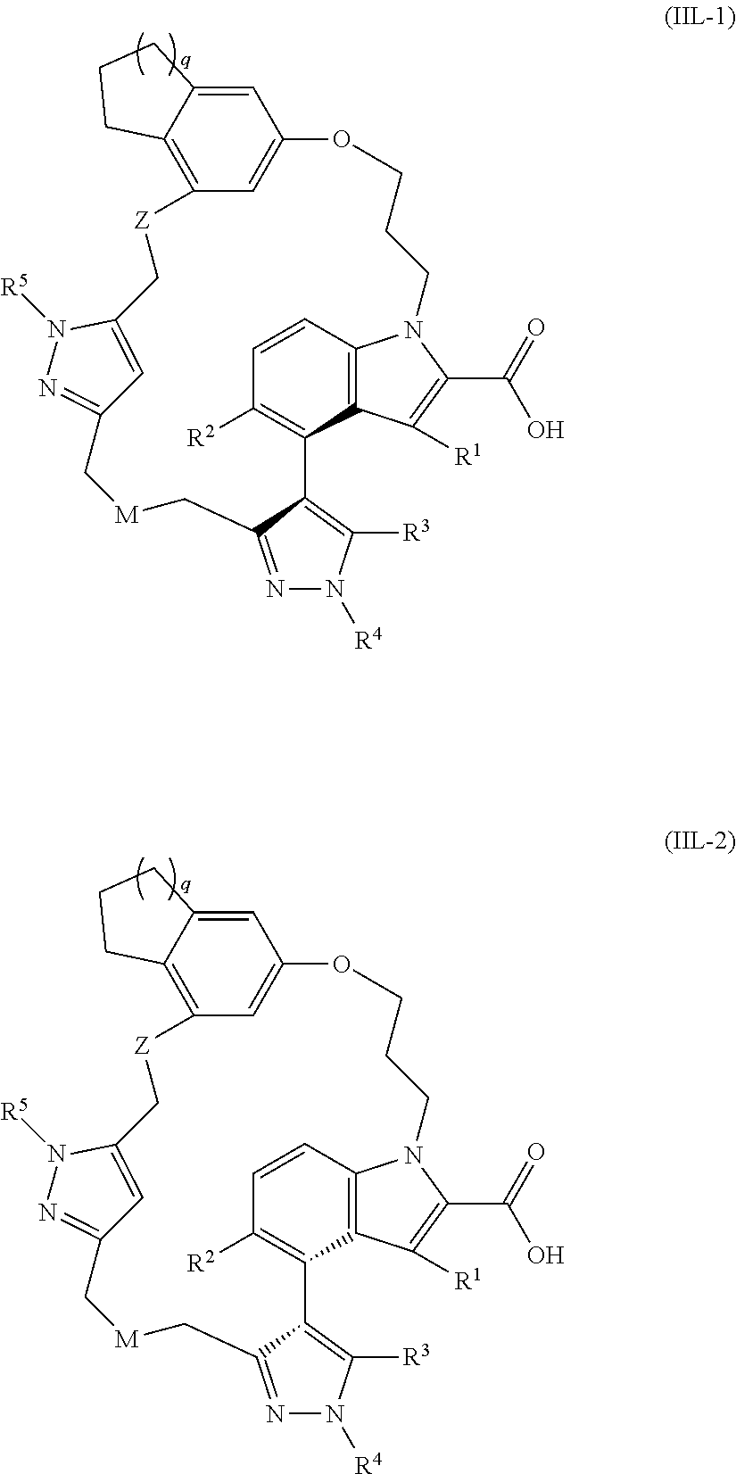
C1([R2])=C2C3=C(C=C1)N(C(C(=O)O)=C3[R1])CCCOC1=CC(=C3C(=C1)CCC3)[Z]CC1=CC(=NN1[R5])C[M]CC1=NN([R4])C([R3])=C21.C1([R2])=C2C3=C(C=C1)N(C(C(=O)O)=C3[R1])CCCOC1=CC(=C3C(=C1)CCC3)[Z]CC1=CC(=NN1[R5])C[M]CC1=NN([R4])C([R3])=C21
